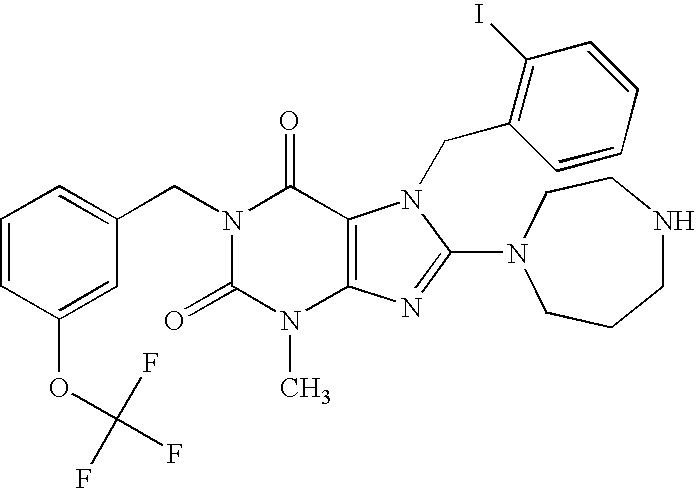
C1(CN2C(=O)N(C)C3=C(C2=O)N(CC2=C(I)C=CC=C2)C(N2CCCNCC2)=N3)=CC=CC(OC(F)(F)F)=C1
